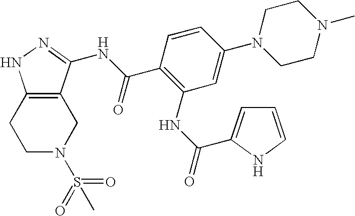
C1N(S(=O)(=O)C)CC2=C(C1)NN=C2NC(C1=C(NC(=O)C2=CC=CN2)C=C(N2CCN(C)CC2)C=C1)=O
